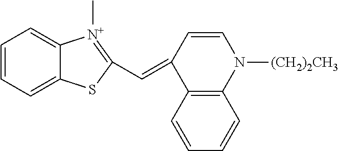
C1=CC=C2C(=C1)[N+](C)=C(C=C1C3=C(C=CC=C3)N([(CH2)2CH3])C=C1)S2
